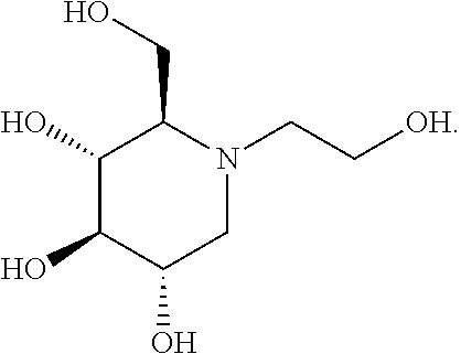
C1(O)C(O)C(O)CN(CC[OH])C1CO
